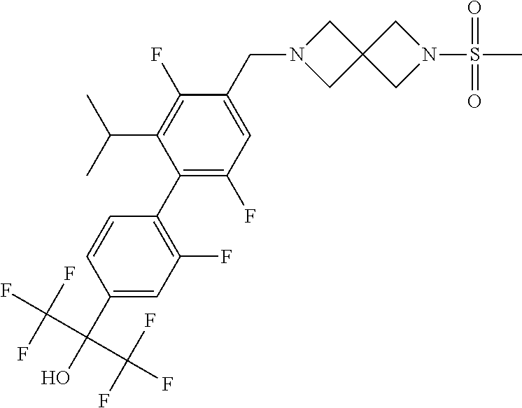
C1=C(CN2CC3(C2)CN(S(C)(=O)=O)C3)C(F)=C(C(C)C)C(C2=C(F)C=C(C(C(F)(F)F)(C(F)(F)F)O)C=C2)=C1F
